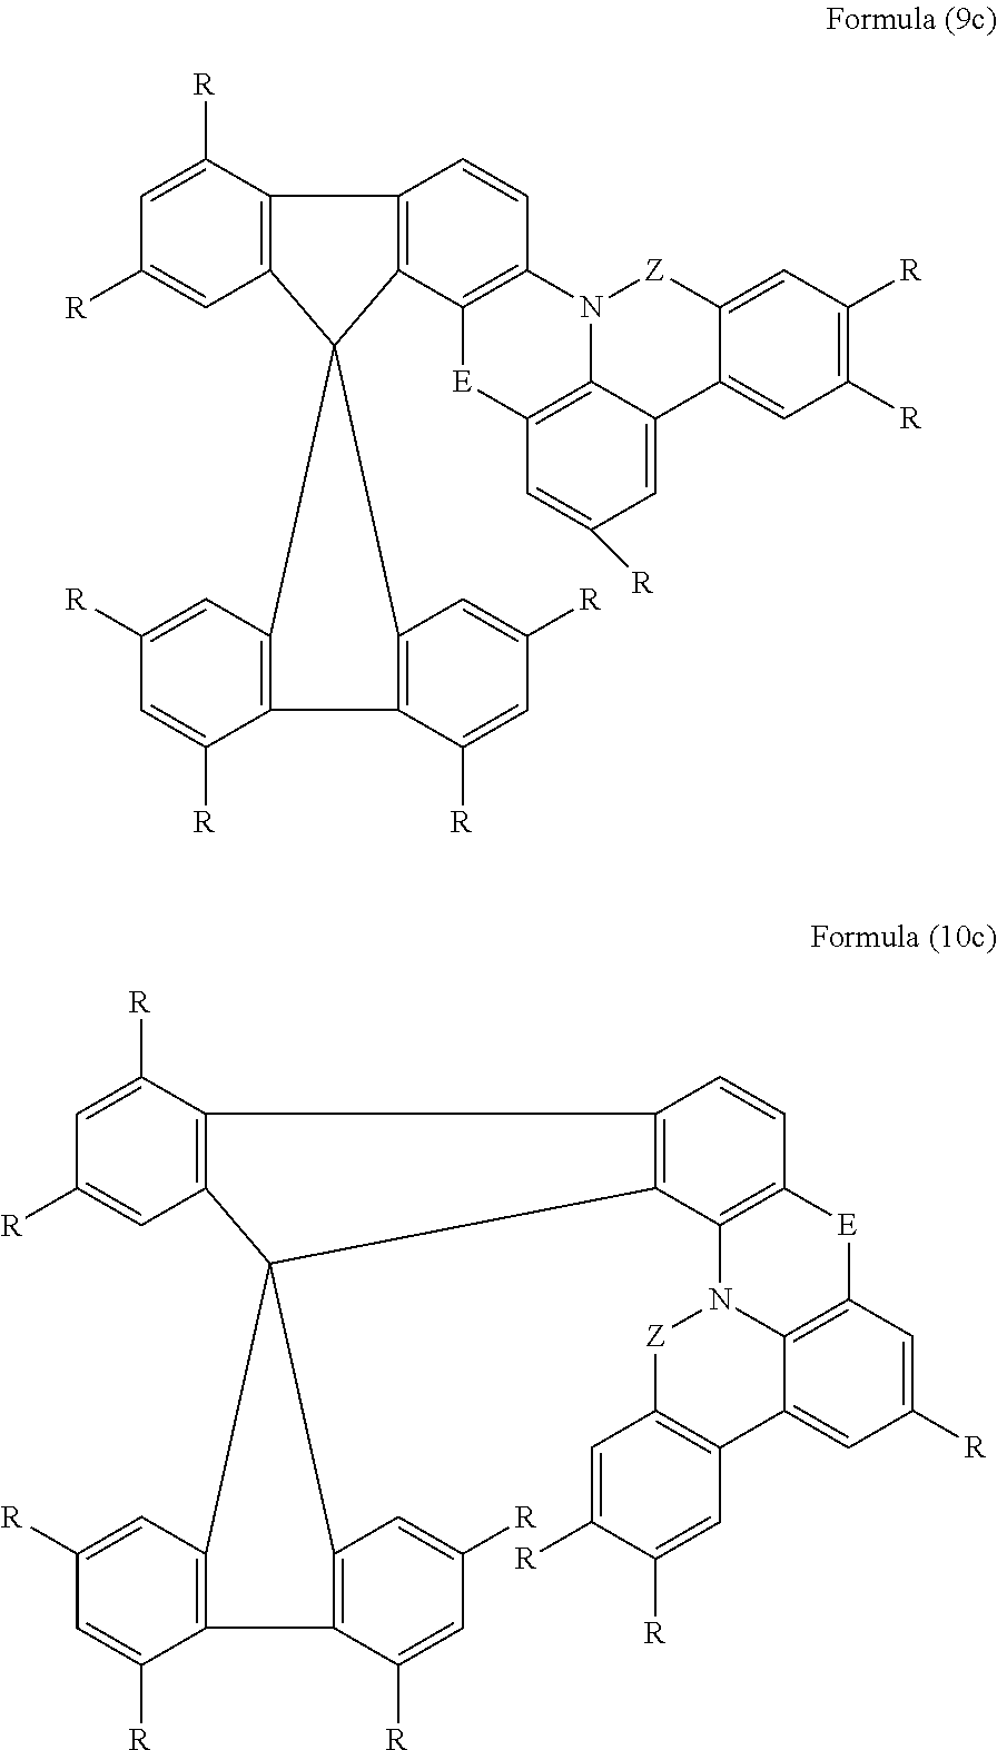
C12=C(C=C([R])C=C1[R])C1(C3=C2C([R])=CC([R])=C3)C2=C(C3=C1C=C([R])C=C3[R])C=CC1=C2[E]C2=C3N1[Z]C1=CC([R])=C([R])C=C1C3=CC([R])=C2.C12=C(C=C([R])C=C1[R])C1(C3=C2C([R])=CC([R])=C3)C2=C(C3=C1C=C([R])C=C3[R])C=CC1=C2N2C3=C([E]1)C=C([R])C=C3C1=C([Z]2)C=C([R])C([R])=C1
